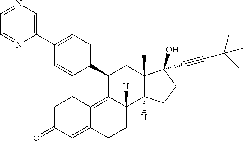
C1(C2=CC=C(C3=CN=CC=N3)C=C2)C2=C3C(=CC(=O)CC3)CCC2([H])C2([H])C(C)(C1)C(C#CC(C)(C)C)(O)CC2
